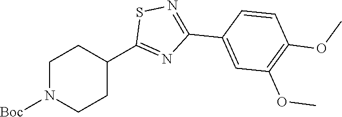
[Boc]N1CCC(C2=NC(C3=CC(OC)=C(OC)C=C3)=NS2)CC1
